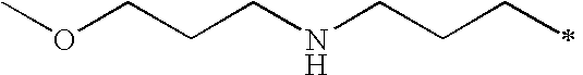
C(CCNCCCC)OC
